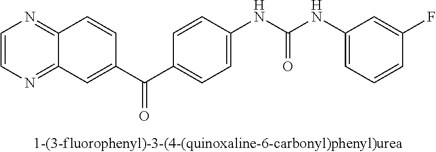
C1=CN=C2C(=N1)C=C(C(C1=CC=C(NC(NC3=CC=CC(F)=C3)=O)C=C1)=O)C=C2
